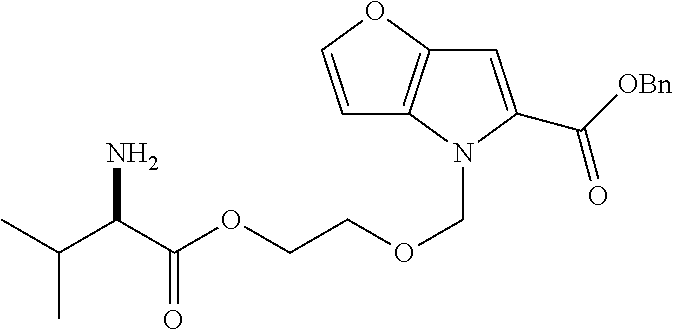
C1=COC2=C1N(COCCOC(C(C(C)C)N)=O)C(C([OBn])=O)=C2
